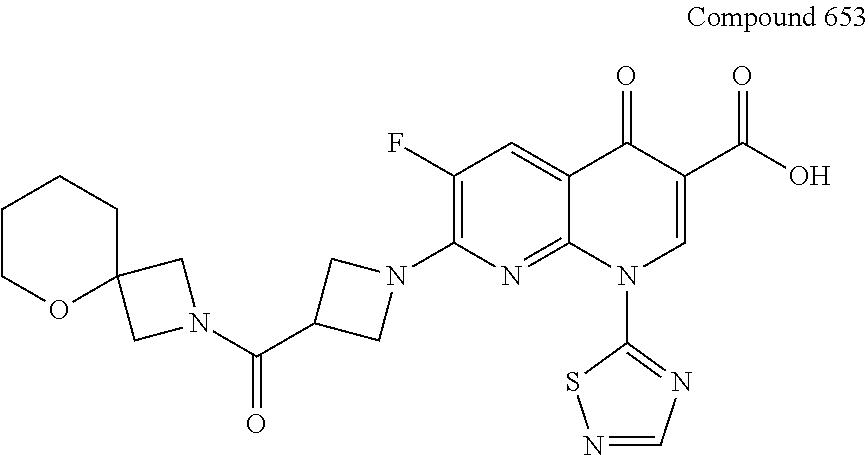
C1(F)=C(N2CC(C(N3CC4(C3)CCCCO4)=O)C2)N=C2C(=C1)C(=O)C(C(O)=O)=CN2C1=NC=NS1
